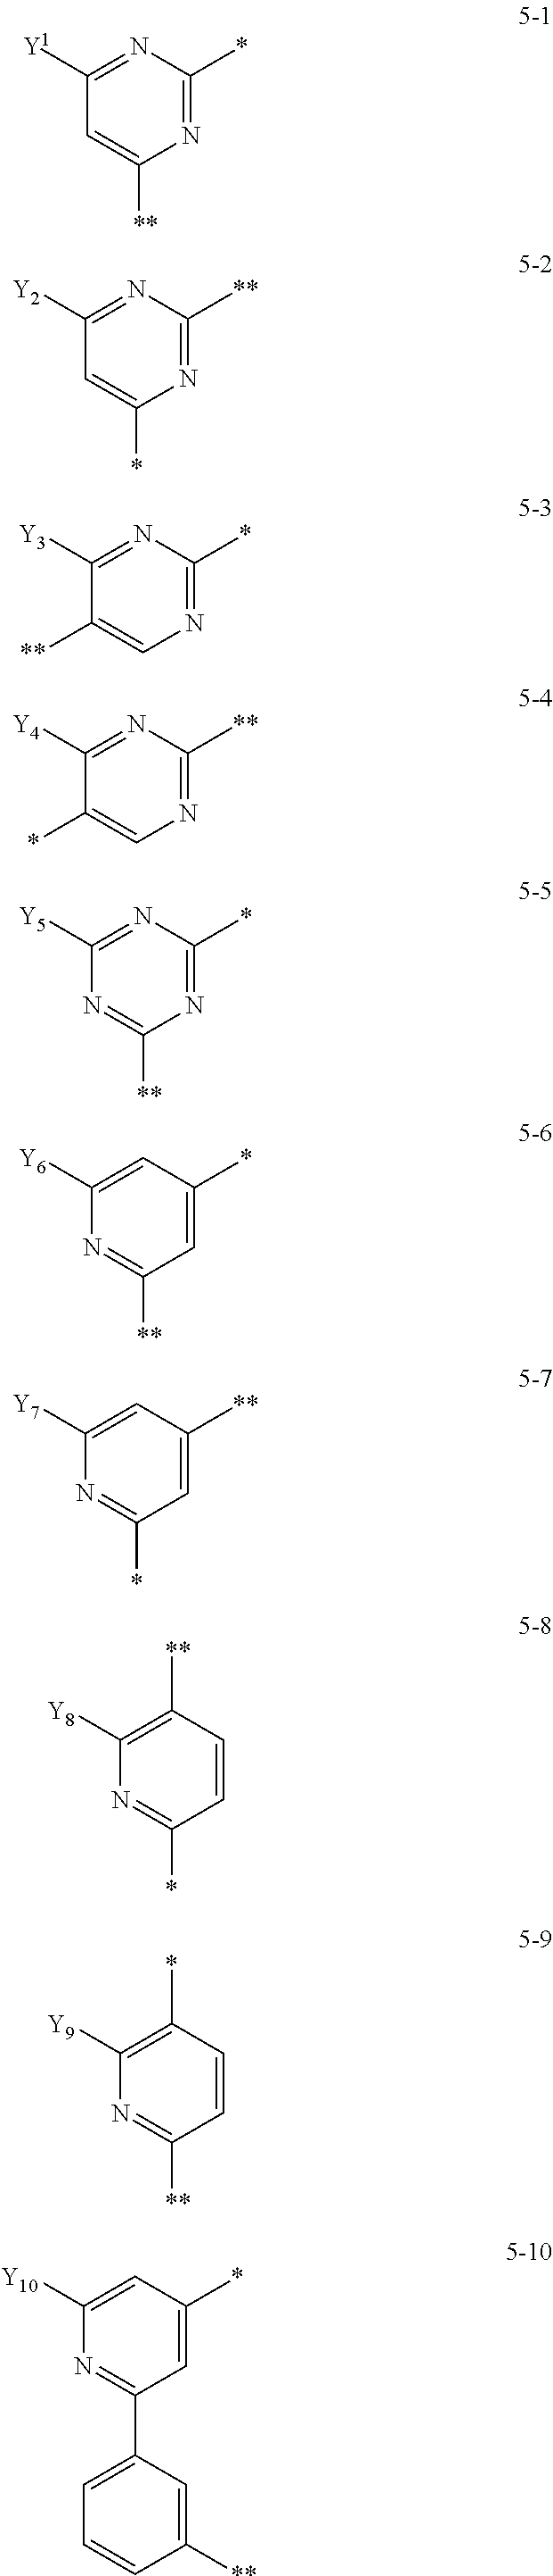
N1=C(*)N=C([Y1])C=C1[**].N1=C([**])N=C([Y2])C=C1*.N1=C(*)N=C([Y3])C([**])=C1.N1=C([**])N=C([Y4])C(*)=C1.N1=C(*)N=C([Y5])N=C1[**].C1=C(*)C=C([Y6])N=C1[**].C1=C([**])C=C([Y7])N=C1*.C1=CC([**])=C([Y8])N=C1*.C1=CC(*)=C([Y9])N=C1[**].C1=C(*)C=C([Y10])N=C1C1=CC=CC([**])=C1
